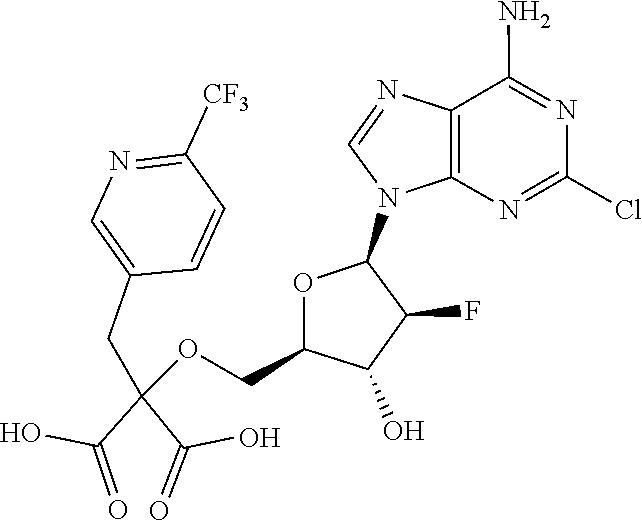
C12=C(N=C(Cl)N=C1N)N(C1OC(COC(CC3=CN=C([CF3])C=C3)(C(O)=O)C(=O)O)C(O)C1F)C=N2
